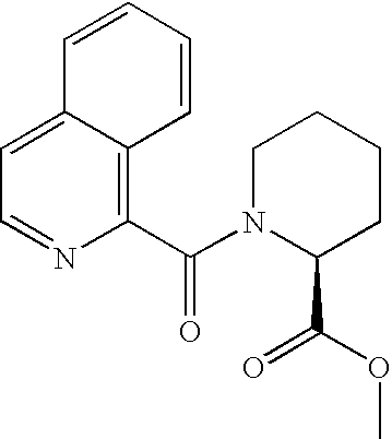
C1=C2C(=C(C(N3C(C(OC)=O)CCCC3)=O)N=C1)C=CC=C2
